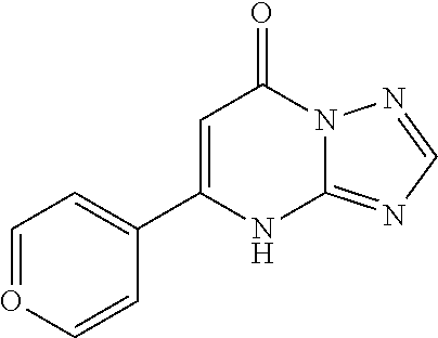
C12=NC=NN1C(=O)C=C(C1=CC=OC=C1)N2
